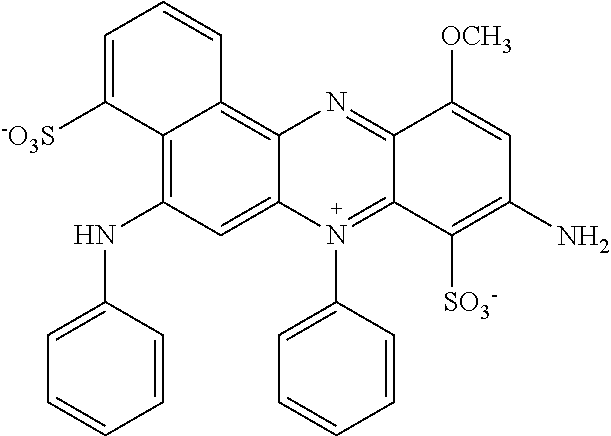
C12=C(NC3=CC=CC=C3)C=C3C(=C1C=CC=C2[-O3S])N=C1C(=N3C2=CC=CC=C2)C([SO3-])=C(N)C=C1[OCH3]
